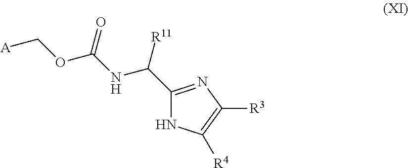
C1(C(NC(=O)OC[A])[R11])=NC([R3])=C([R4])N1
